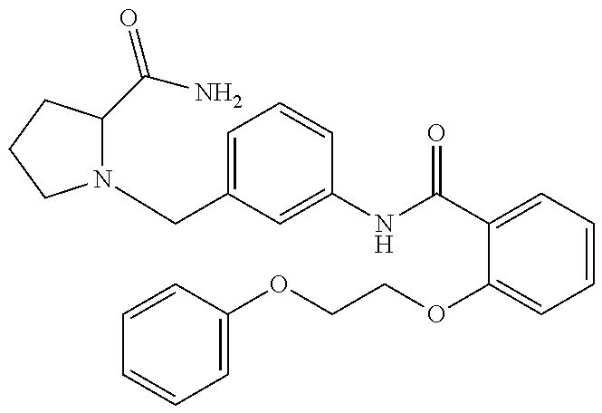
N1(CC2=CC=CC(NC(C3=CC=CC=C3OCCOC3=CC=CC=C3)=O)=C2)C(C(=O)N)CCC1
